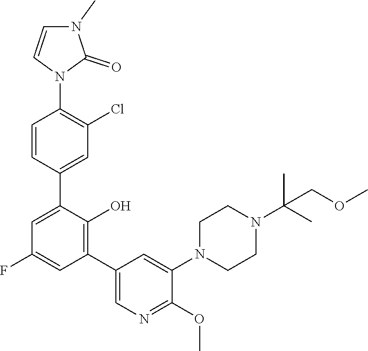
C1=CC(C2=CC(F)=CC(C3=CN=C(OC)C(N4CCN(C(C)(C)COC)CC4)=C3)=C2O)=CC(Cl)=C1N1C(=O)N(C)C=C1
